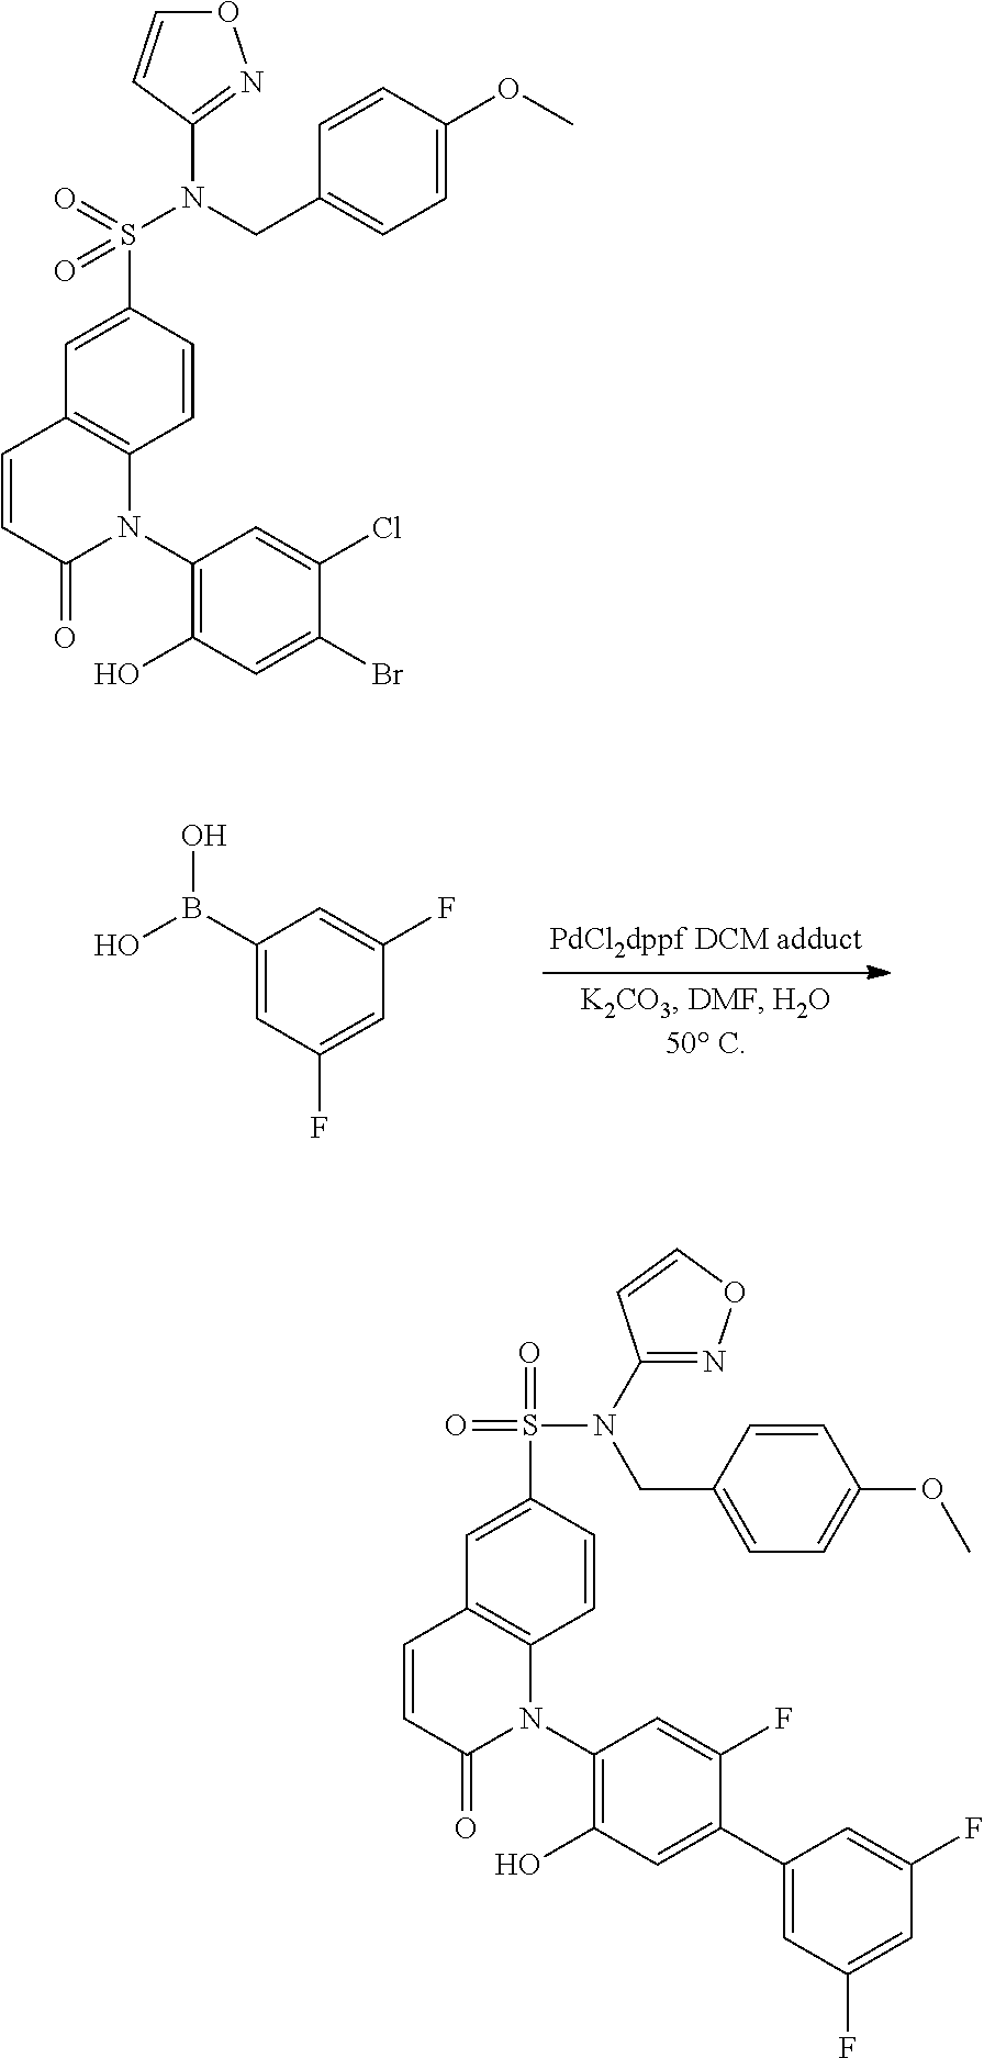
C1=C(B(O)O)C=C(F)C=C1F.C1=CC(S(=O)(=O)N(CC2=CC=C(OC)C=C2)C2=NOC=C2)=CC2=C1N(C1=C(O)C=C(Br)C(Cl)=C1)C(=O)C=C2.C1=CC(S(=O)(=O)N(C2=NOC=C2)CC2=CC=C(OC)C=C2)=CC2=C1N(C1=C(O)C=C(C3=CC(F)=CC(F)=C3)C(F)=C1)C(=O)C=C2
